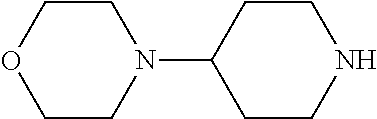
C1COCCN1C1CCNCC1
